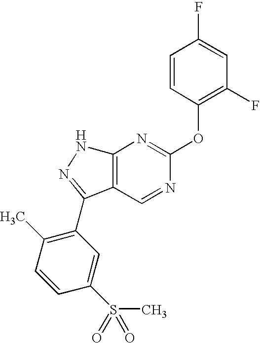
C1(C)=C(C2=NNC3=C2C=NC(OC2=C(F)C=C(F)C=C2)=N3)C=C(S(C)(=O)=O)C=C1
